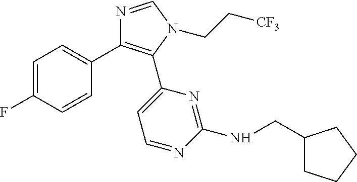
C1=C(F)C=CC(C2=C(C3=CC=NC(NCC4CCCC4)=N3)N(CC[CF3])C=N2)=C1
